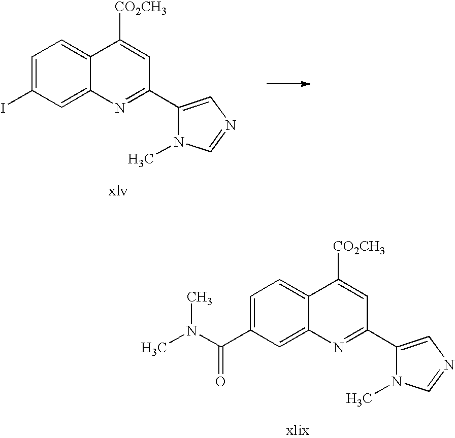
C1=C(I)C=C2C(=C1)C([CO2CH3])=CC(C1=CN=CN1C)=N2.C1=C(C(N(C)C)=O)C=C2C(=C1)C([CO2CH3])=CC(C1=CN=CN1C)=N2
